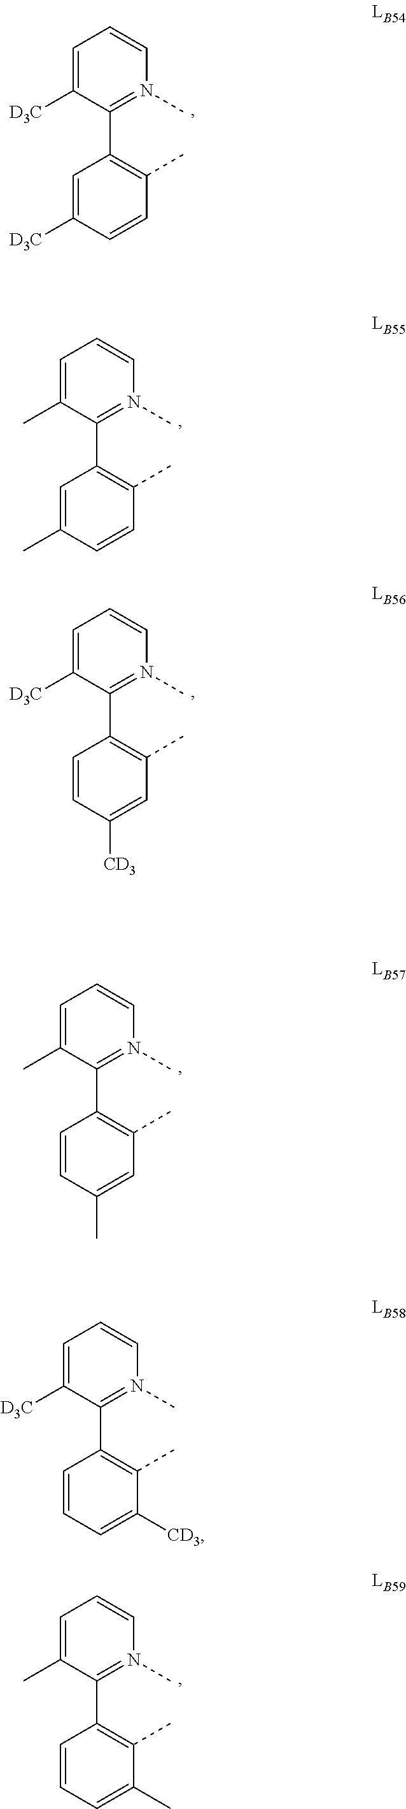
C1=C([D3C])C(C2=C(C)C=CC([D3C])=C2)=N(C)C=C1.C1=C(C)C(C2=C(C)C=CC(C)=C2)=N(C)C=C1.C1=C([D3C])C(C2=C(C)C([CD3])=CC=C2)=N(C)C=C1.C1=C(C)C(C2=C(C)C=C(C)C=C2)=N(C)C=C1.C1=C([D3C])C(C2=C(C)C=C([CD3])C=C2)=N(C)C=C1.C1=C(C)C(C2=C(C)C(C)=CC=C2)=N(C)C=C1
